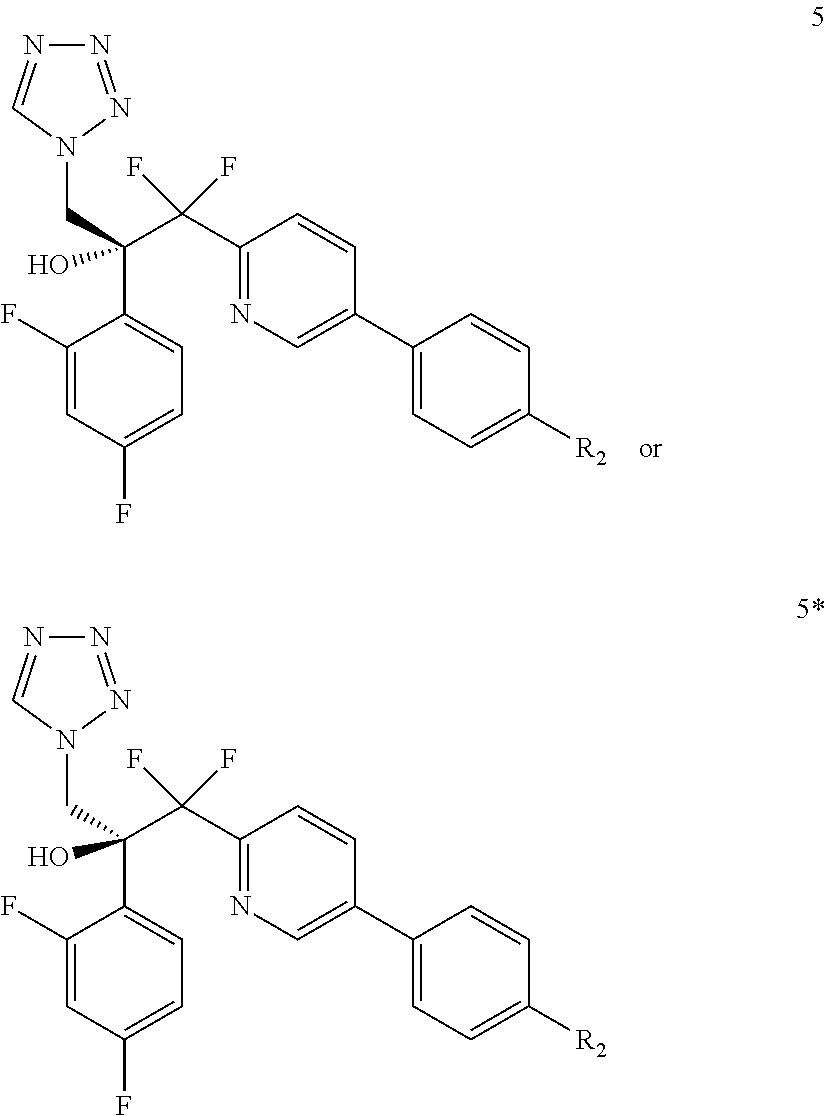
C(C1=CC=C(F)C=C1F)(C(C1=NC=C(C2=CC=C([R2])C=C2)C=C1)(F)F)(CN1C=NN=N1)O.C(C1=CC=C(F)C=C1F)(C(C1=NC=C(C2=CC=C([R2])C=C2)C=C1)(F)F)(CN1C=NN=N1)O
